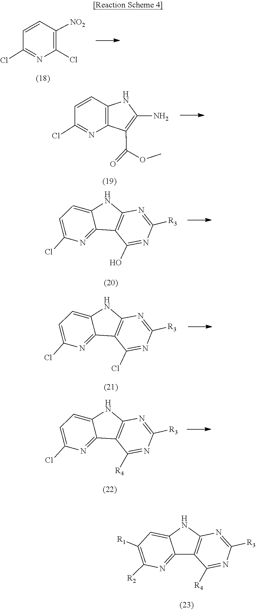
C1(Cl)=NC(Cl)=C([NO2])C=C1.C12=C(N=C(Cl)C=C1)C(C(OC)=O)=C(N)N2.N1=C([R3])N=C(O)C2=C1NC1=CC=C(Cl)N=C12.N1=C([R3])N=C(Cl)C2=C1NC1=CC=C(Cl)N=C12.C1([R3])=NC2=C(C3=NC(Cl)=CC=C3N2)C([R4])=N1.C12=NC([R2])=C([R1])C=C1NC1=C2C([R4])=NC([R3])=N1
